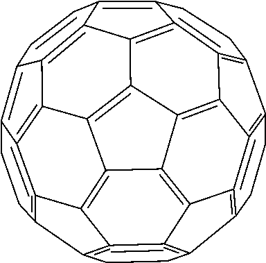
C12=C3=C4C5=C6C7=C8C9=C%10=C%11C%12=C%13=C(=C(C=1CCC3=C1C4=C3C6=C4=C8=C(C=9CC%11)CCC4=C3C=C1)CC%12)C2=C5C7=C%13%10
